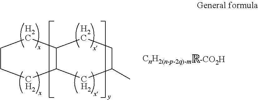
C1CCC2C(C1)CCC(C)C2
